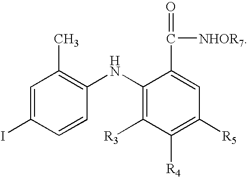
C1(I)=CC(C)=C(NC2=C([R3])C([R4])=C([R5])C=C2C(=O)[NHOR7])C=C1
